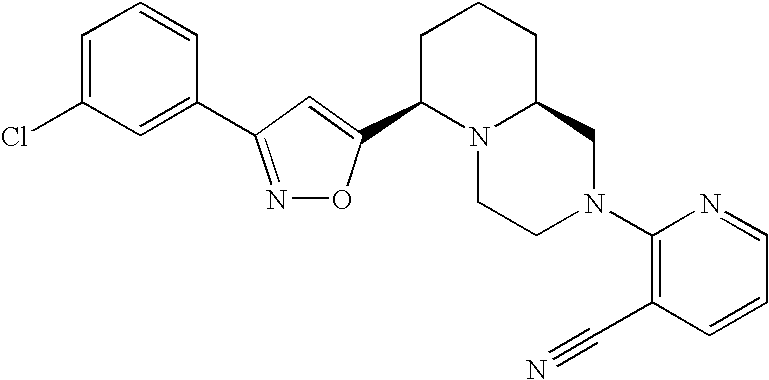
C1=C(Cl)C=C(C2=NOC(C3N4C(CCC3)CN(C3=C(C#N)C=CC=N3)CC4)=C2)C=C1
